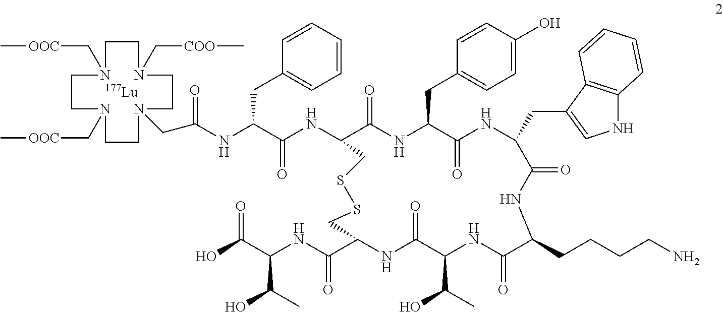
C1N(C[OOC]C)CCN(CC(=O)NC(C(NC2C(=O)NC(CC3=CC=C(O)C=C3)C(=O)NC(CC3=CNC4=C3C=CC=C4)C(=O)NC(CCCCN)C(=O)NC(C(C)O)C(=O)NC(C(=O)NC(C(O)=O)C(C)O)CSSC2)=O)CC2=CC=CC=C2)CCN(C[COO]C)CCN(C[OOC]C)C1.[Lu]
